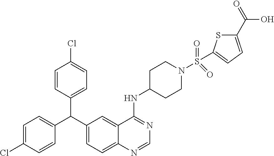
C1=CC(C(C2=CC=C3C(=C2)C(NC2CCN(S(=O)(=O)C4=CC=C(C(=O)O)S4)CC2)=NC=N3)C2=CC=C(Cl)C=C2)=CC=C1Cl
